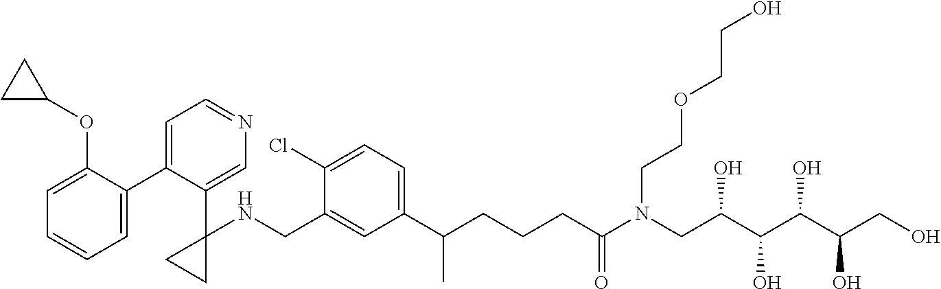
C1(C2=CC=NC=C2C2(NCC3=CC(C(CCCC(N(CC(C(C(C(CO)O)O)O)O)CCOCCO)=O)C)=CC=C3Cl)CC2)=CC=CC=C1OC1CC1
